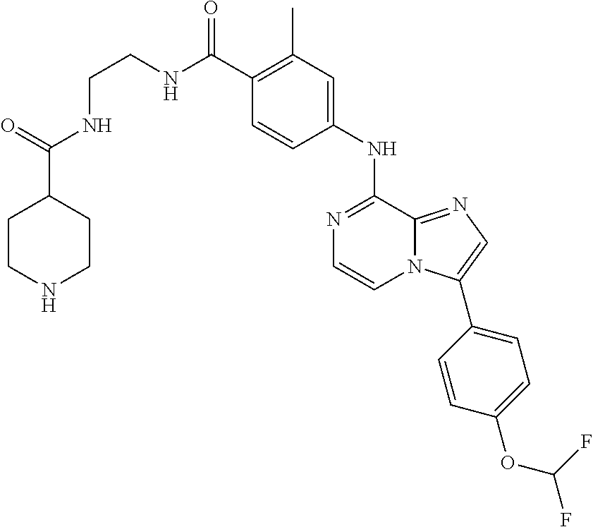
C1(C(NCCNC(C2CCNCC2)=O)=O)=C(C)C=C(NC2=NC=CN3C2=NC=C3C2=CC=C(OC(F)F)C=C2)C=C1
